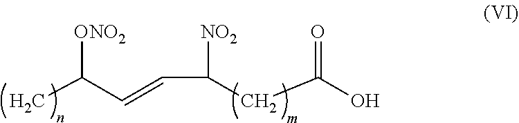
C(C=CC(C)[ONO2])([NO2])CC(O)=O
